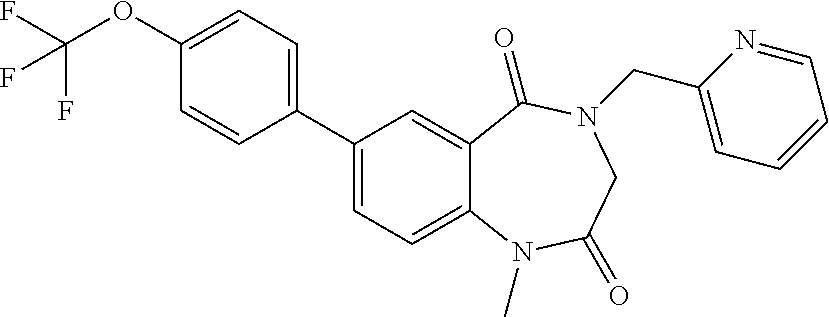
C1(C2=CC=C(OC(F)(F)F)C=C2)=CC=C2C(=C1)C(=O)N(CC1=CC=CC=N1)CC(=O)N2C
